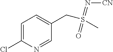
C1=C(Cl)N=CC(CS(C)(=N[CN])=O)=C1
